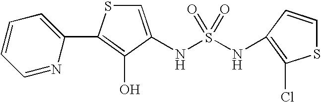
C1=C(NS(=O)(NC2=C(Cl)SC=C2)=O)C(O)=C(C2=CC=CC=N2)S1
